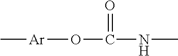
C[Ar]OC(NC)=O
